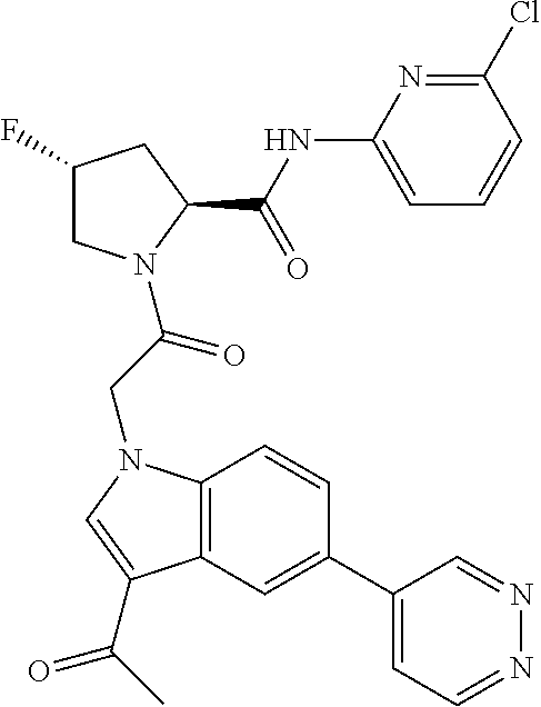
C12=C(C=C(C3=CC=NN=C3)C=C1)C(C(=O)C)=CN2CC(=O)N1CC(F)CC1C(=O)NC1=CC=CC(Cl)=N1
